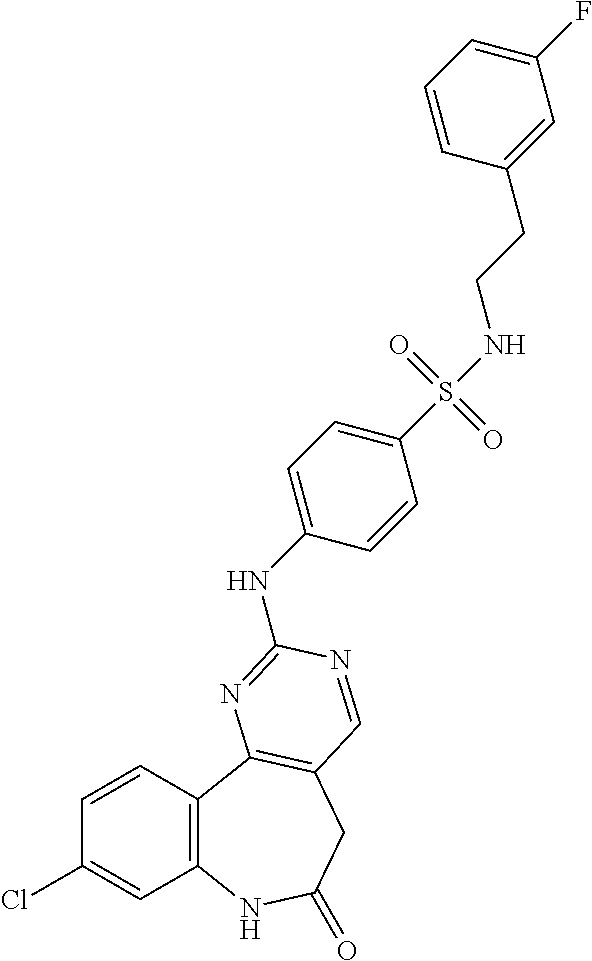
C1(Cl)=CC2=C(C=C1)C1=C(CC(=O)N2)C=NC(NC2=CC=C(S(NCCC3=CC(F)=CC=C3)(=O)=O)C=C2)=N1
